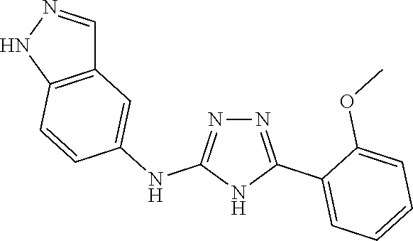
N1=C(NC2=CC3=C(C=C2)NN=C3)NC(C2=CC=CC=C2OC)=N1
